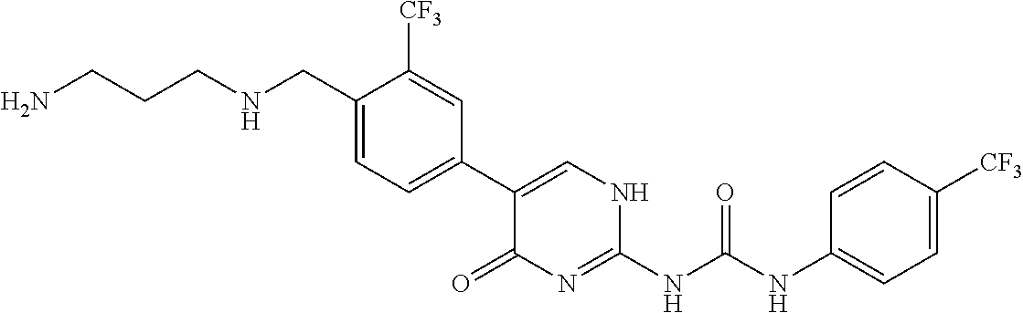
NCCCNCC1=CC=C(C2=CNC(NC(NC3=CC=C([CF3])C=C3)=O)=NC2=O)C=C1[CF3]
